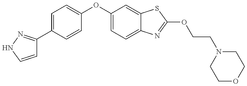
C1=CNN=C1C1=CC=C(OC2=CC=C3C(=C2)SC(OCCN2CCOCC2)=N3)C=C1
